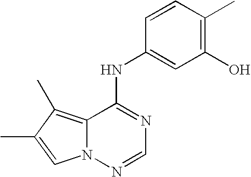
C12=C(C)C(C)=CN1N=CN=C2NC1=CC(O)=C(C)C=C1
